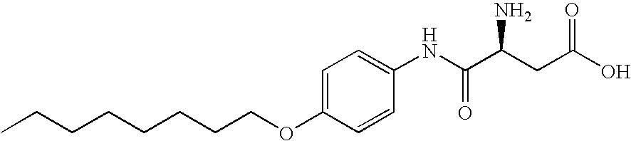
C1=C(OCCCCCCCC)C=CC(NC(C(CC(O)=O)N)=O)=C1
